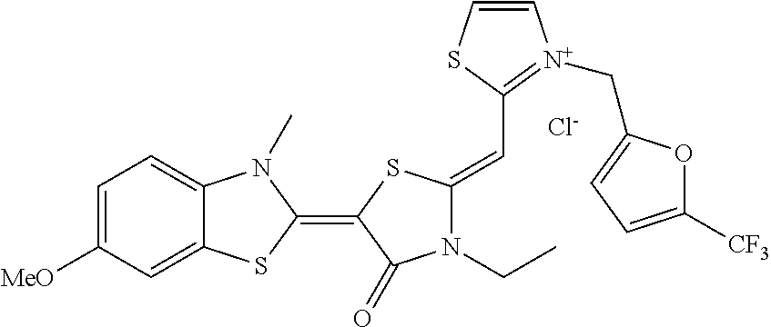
[Cl-].C1=C([MeO])C=C2C(=C1)N(C)C(=C1C(=O)N(CC)C(=CC3=[N+](CC4=CC=C([CF3])O4)C=CS3)S1)S2
